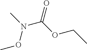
N(C(OCC)=O)(C)OC
